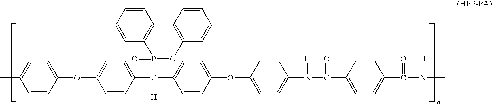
C1(OC2=CC=C(C(C3=CC=C(OC4=CC=C(N(C(=O)C5=CC=C(C(N(C)[H])=O)C=C5)[H])C=C4)C=C3)([H])P3(=O)OC4=C(C5=C3C=CC=C5)C=CC=C4)C=C2)=CC=C(C)C=C1
